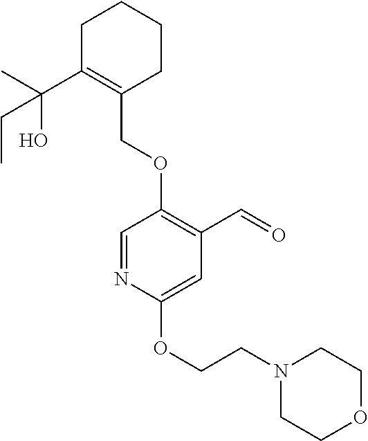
C1C(C(C)(O)CC)=C(COC2=C(C=O)C=C(OCCN3CCOCC3)N=C2)CCC1
